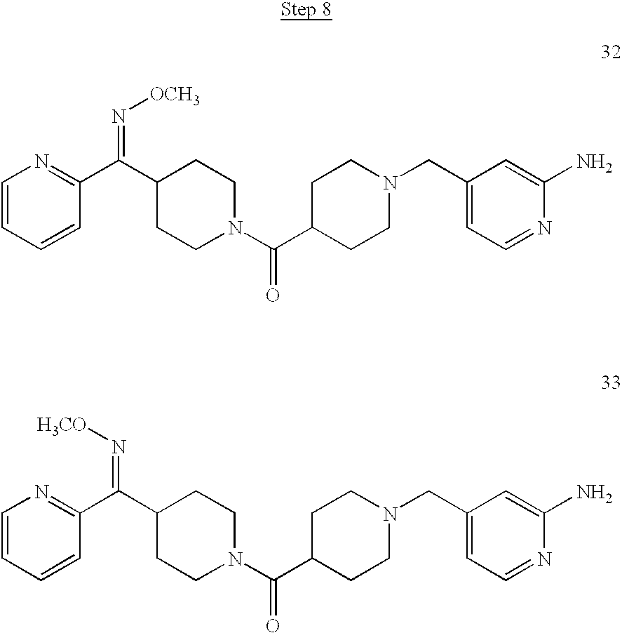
N1(CC2=CC=NC(N)=C2)CCC(C(=O)N2CCC(C(C3=NC=CC=C3)=N[OCH3])CC2)CC1.N1(CC2=CC=NC(N)=C2)CCC(C(=O)N2CCC(C(C3=NC=CC=C3)=N[H3CO])CC2)CC1
